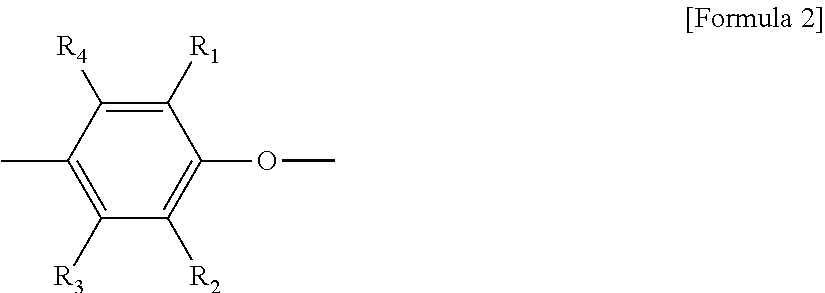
C1([R3])=C(C)C([R4])=C([R1])C(OC)=C1[R2]
